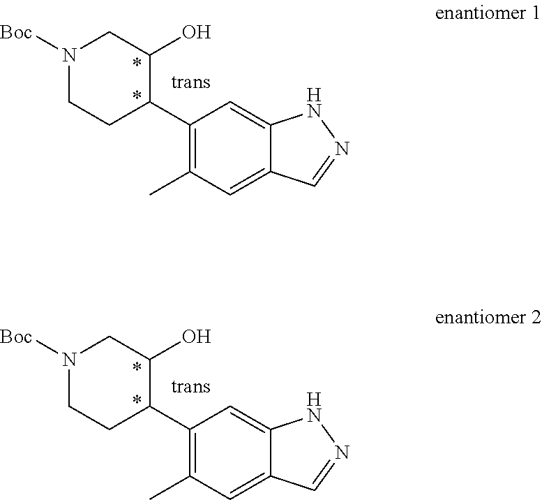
C1(C2C(O)CN([Boc])CC2)=C(C)C=C2C(=C1)NN=C2.C1(C2C(O)CN([Boc])CC2)=C(C)C=C2C(=C1)NN=C2
